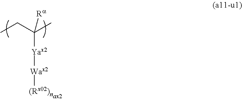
[Yax2]([Wax2][(Rx02)n])C(C)(CC)[Ra]
